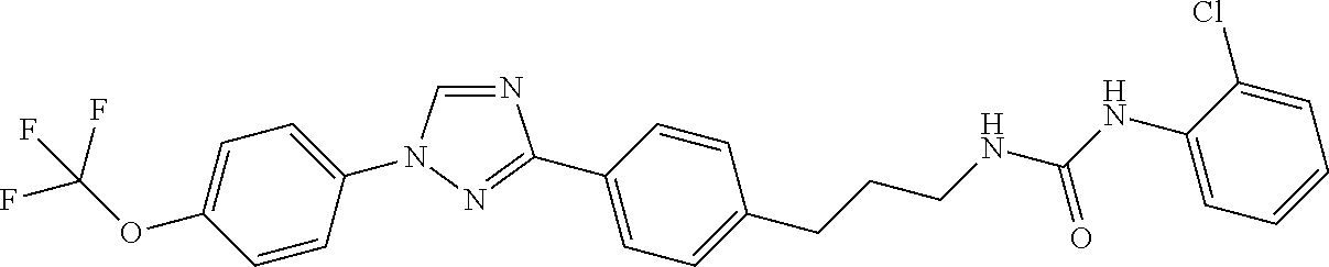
C1(OC(F)(F)F)=CC=C(N2C=NC(C3=CC=C(CCCNC(NC4=CC=CC=C4Cl)=O)C=C3)=N2)C=C1
